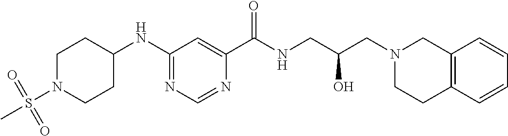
C1(C(NCC(CN2CC3=C(CC2)C=CC=C3)O)=O)=CC(NC2CCN(S(C)(=O)=O)CC2)=NC=N1
